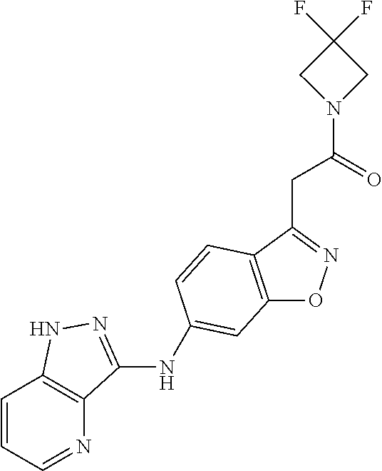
C12=C(C(CC(N3CC(F)(F)C3)=O)=NO1)C=CC(NC1=NNC3=C1N=CC=C3)=C2
